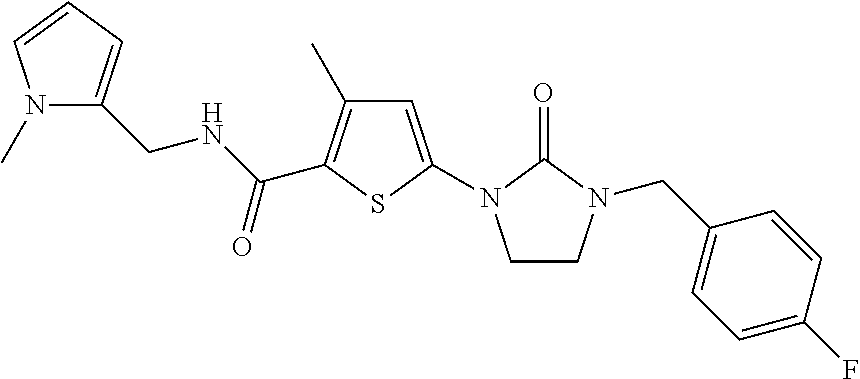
N1(C)C=CC=C1CNC(C1=C(C)C=C(N2CCN(CC3=CC=C(F)C=C3)C2=O)S1)=O
